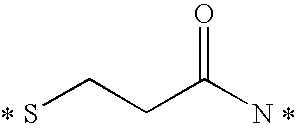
C(CCS)(N)=O
